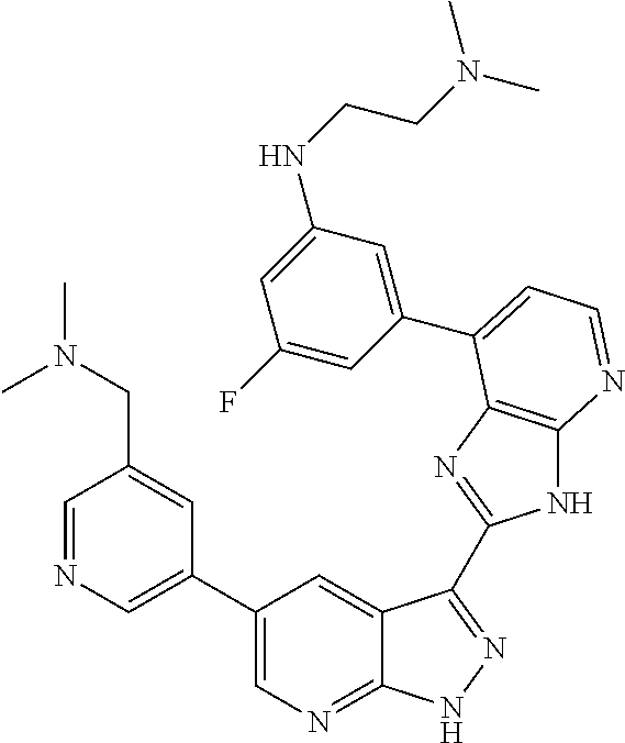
C1=NC=C(C2=CN=C3C(=C2)C(C2=NC4=C(N2)N=CC=C4C2=CC(NCCN(C)C)=CC(F)=C2)=NN3)C=C1CN(C)C
